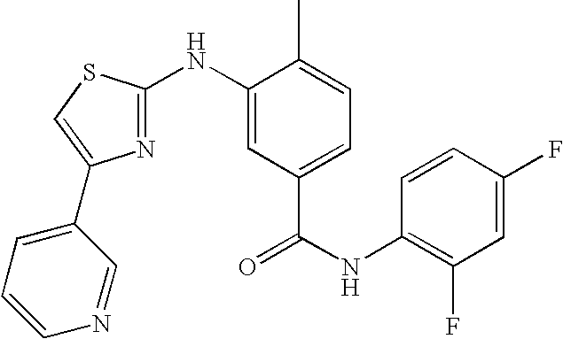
C1=CC(F)=CC(F)=C1NC(=O)C1=CC=C(C)C(NC2=NC(C3=CC=CN=C3)=CS2)=C1
